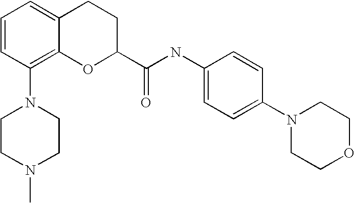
C1CN(C)CCN1C1=C2C(=CC=C1)CCC(C(NC1=CC=C(N3CCOCC3)C=C1)=O)O2
